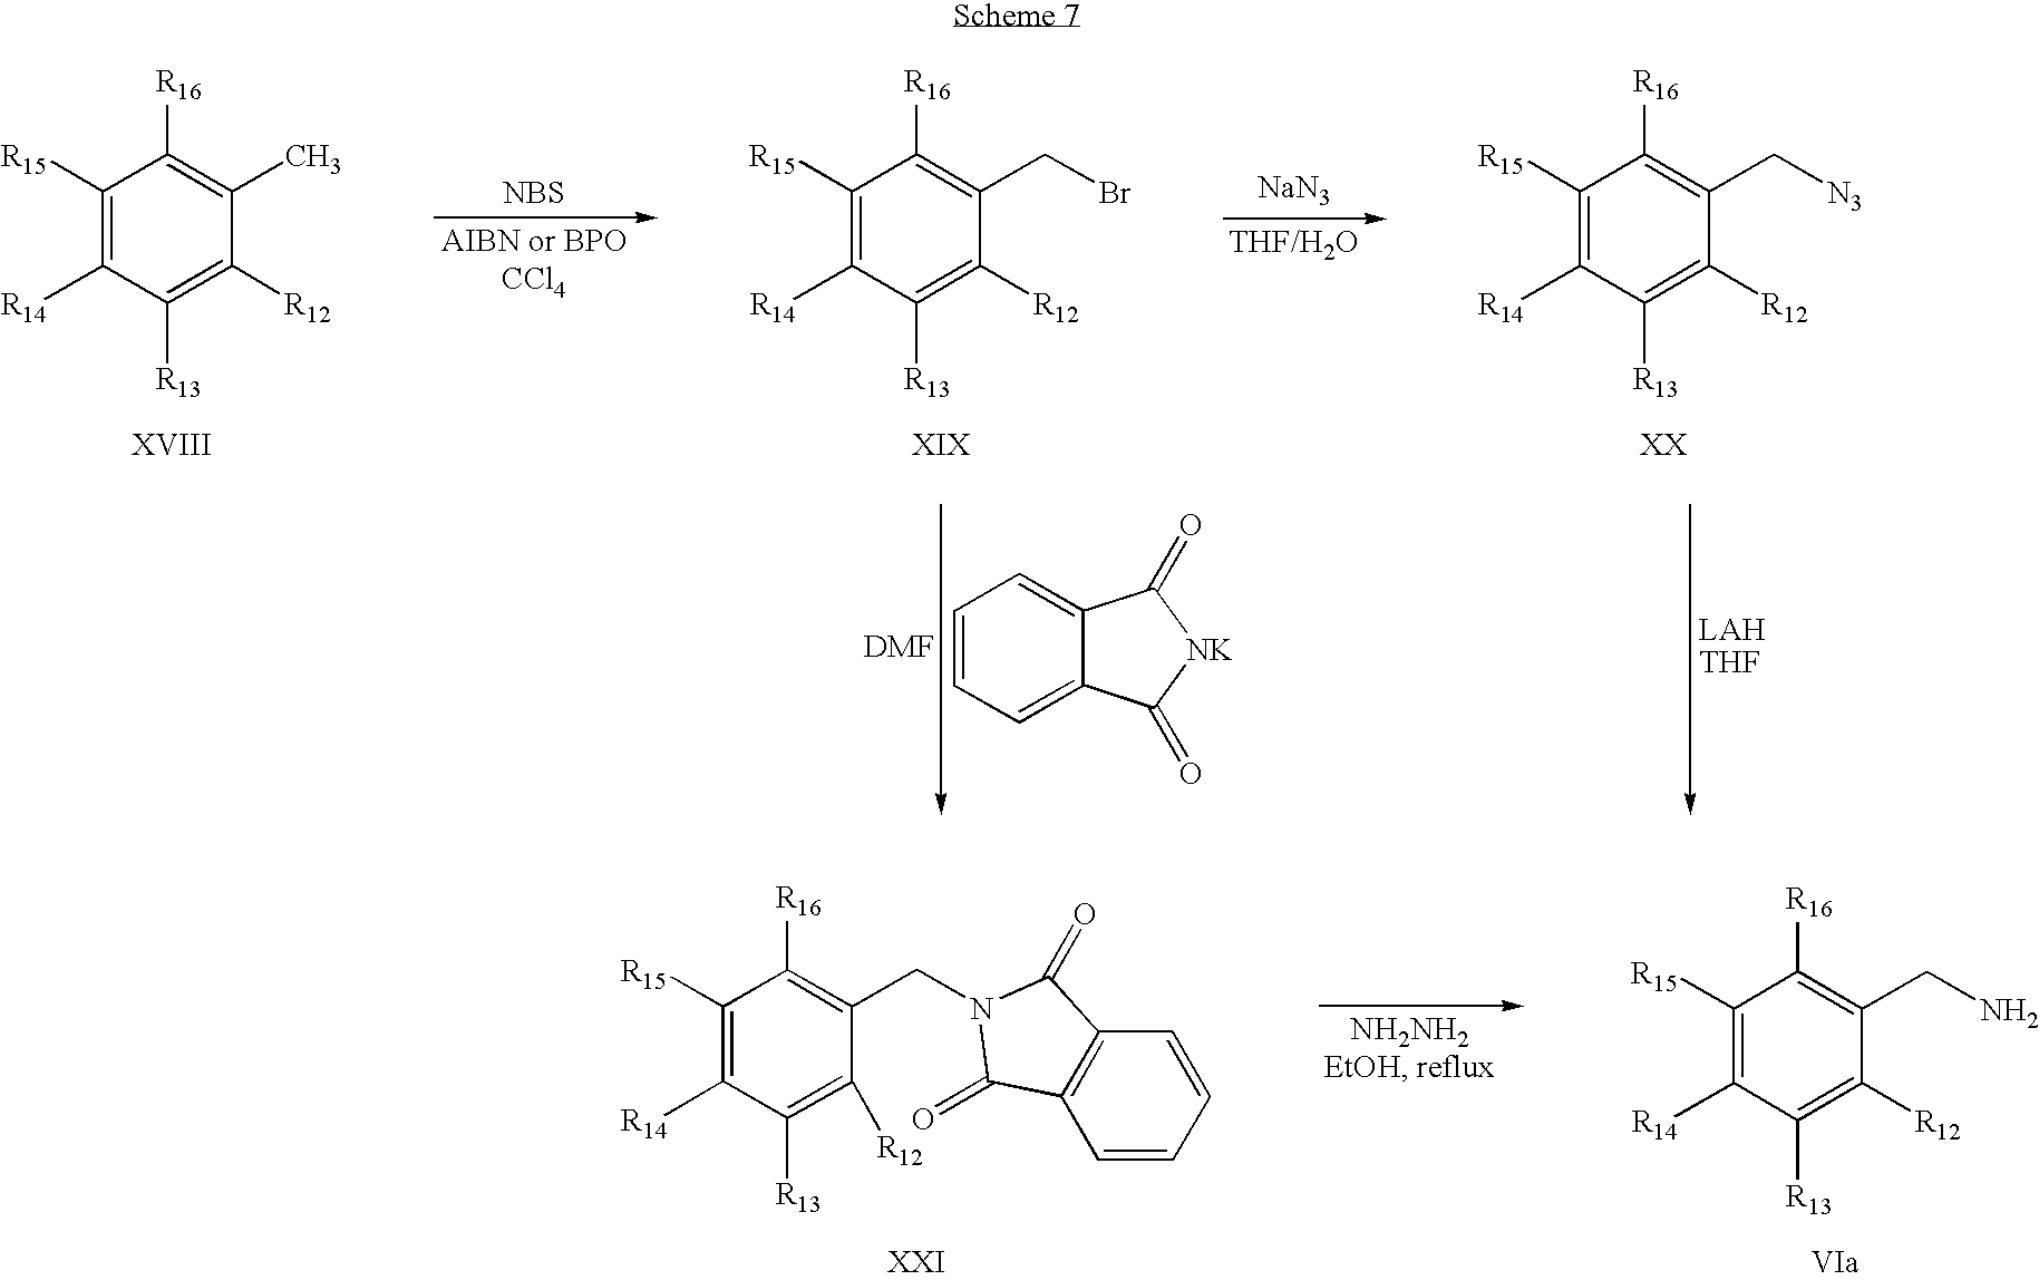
C1([R15])=C([R14])C([R13])=C([R12])C(C)=C1[R16].[NBS].C1([R15])=C([R14])C([R13])=C([R12])C(CBr)=C1[R16].[NaN3].C1([R15])=C([R14])C([R13])=C([R12])C(C[N3])=C1[R16].C1=CC=C2C(=C1)C(=O)[NK]C2=O.C1([R15])=C([R14])C([R13])=C([R12])C(CN2C(=O)C3=C(C=CC=C3)C2=O)=C1[R16].C1([R15])=C([R14])C([R13])=C([R12])C(CN)=C1[R16]
